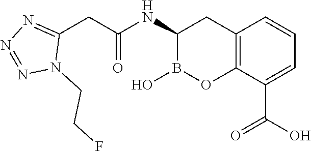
C(C(NC1B(O)OC2=C(C1)C=CC=C2C(=O)O)=O)C1=NN=NN1CCF
